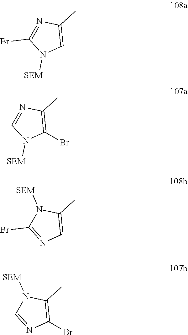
N1=C(Br)N([SEM])C=C1C.N1=CN([SEM])C(Br)=C1C.N1([SEM])C(Br)=NC=C1C.N1([SEM])C=NC(Br)=C1C
